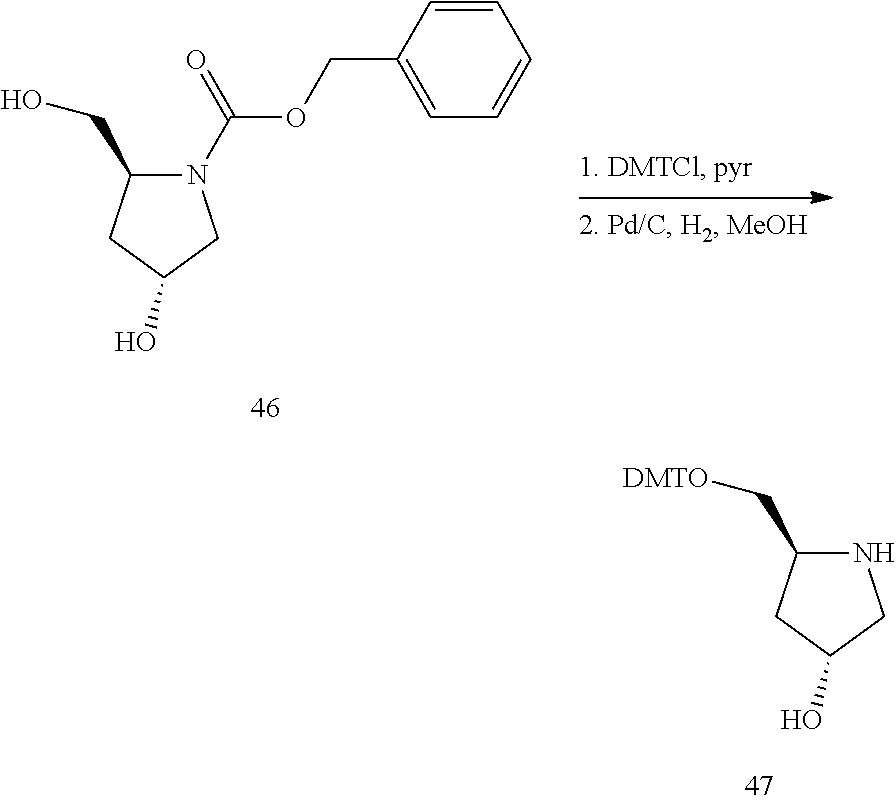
C1(CO)CC(O)CN1C(=O)OCC1=CC=CC=C1.C1(C[DMTO])CC(O)CN1
